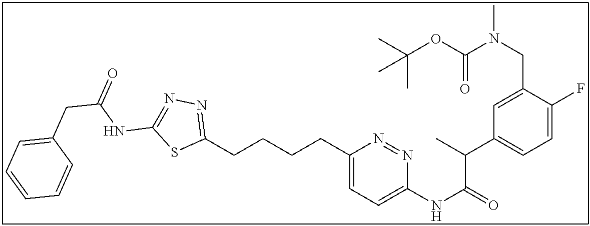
C1(CCCCC2=NN=C(NC(=O)CC3=CC=CC=C3)S2)=CC=C(NC(=O)C(C)C2=CC=C(F)C(CN(C(OC(C)(C)C)=O)C)=C2)N=N1
